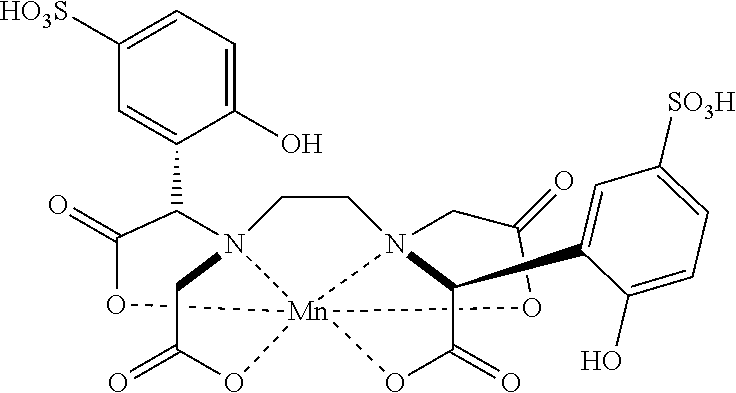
O1C(=O)CN23CCN45C(C6=CC([SO3H])=CC=C6O)C(=O)O[Mn]124(OC(=O)C5)OC(=O)C3C1=CC([HO3S])=CC=C1O
